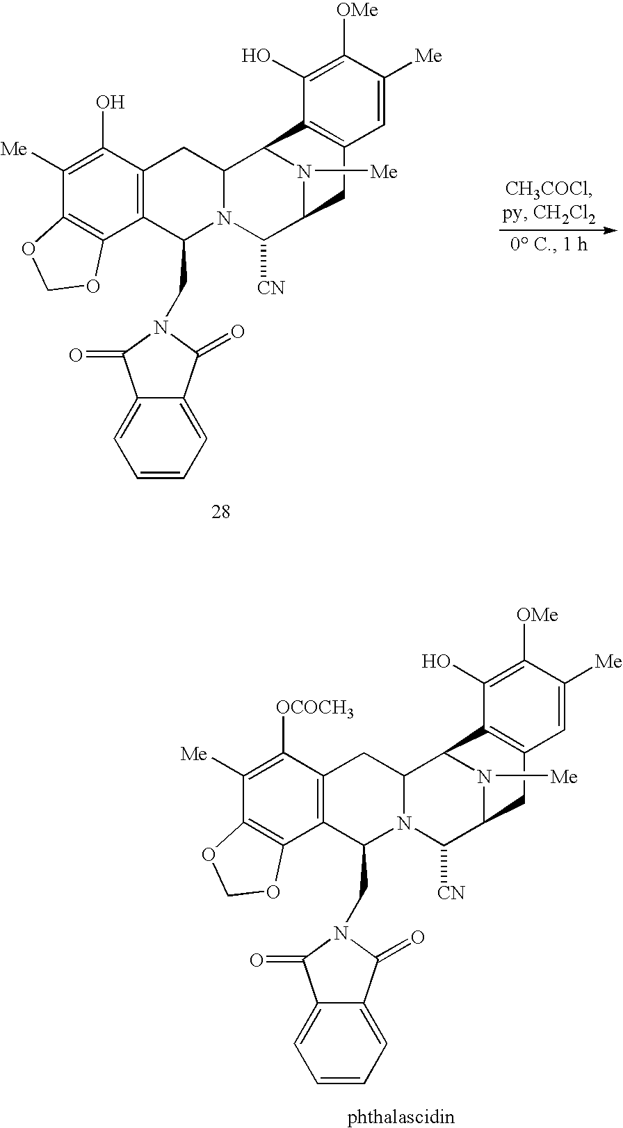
C1([Me])=C(O)C2=C(C3=C1OCO3)C(CN1C(=O)C3=CC=CC=C3C1=O)N1C(C2)C2N([Me])C(C1[CN])CC1=C2C(O)=C([OMe])C([Me])=C1.C1([Me])=C([OCOCH3])C2=C(C3=C1OCO3)C(CN1C(=O)C3=CC=CC=C3C1=O)N1C(C2)C2N([Me])C(C1[CN])CC1=C2C(O)=C([OMe])C([Me])=C1
